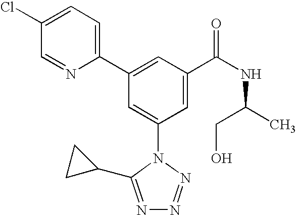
C1(C2=CC(C(NC(C)CO)=O)=CC(N3C(C4CC4)=NN=N3)=C2)=CC=C(Cl)C=N1
